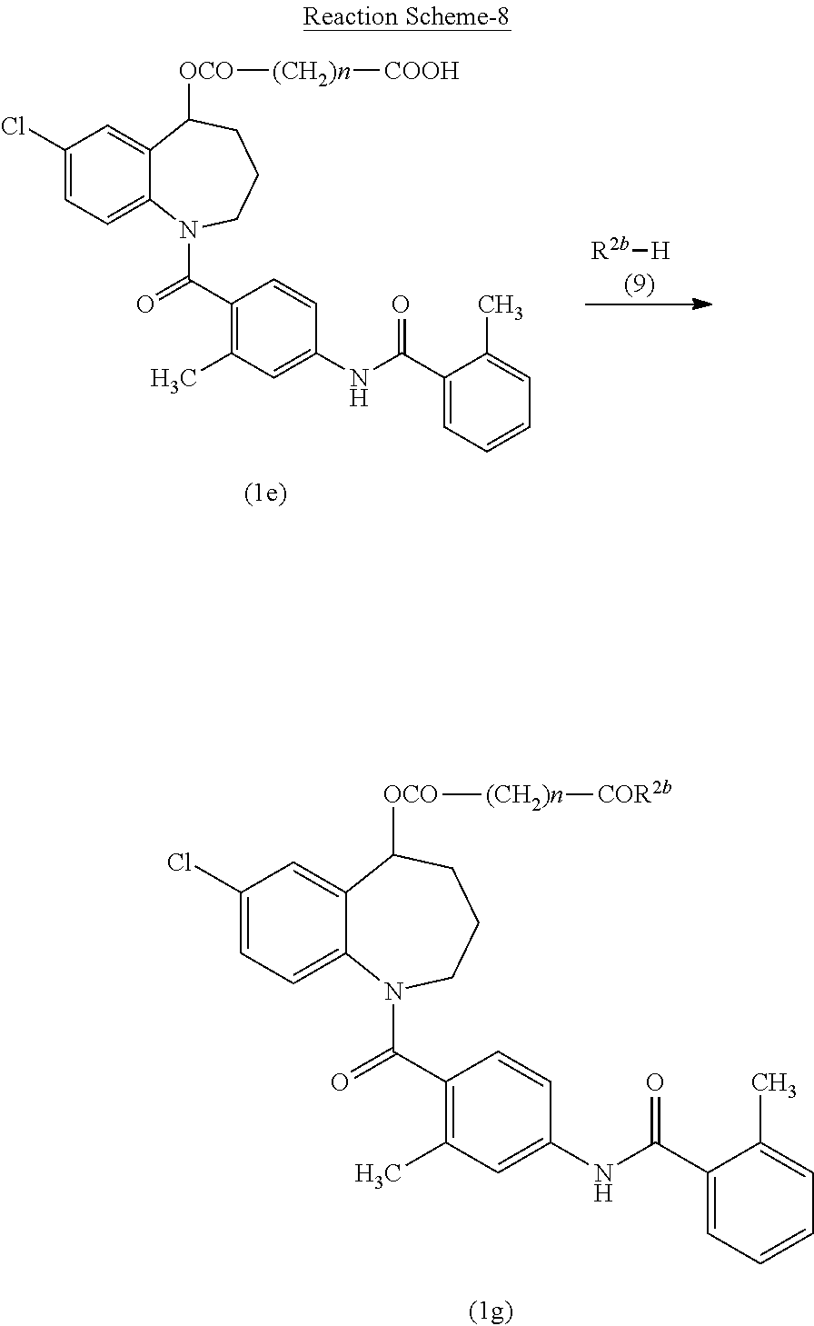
C1(Cl)=CC=C2C(=C1)C([OCO][(CH2)n][COR2b])CCCN2C(=O)C1=C(C)C=C(NC(=O)C2=CC=CC=C2C)C=C1.C1(Cl)=CC=C2C(=C1)C([OCO][(CH2)n][COOH])CCCN2C(=O)C1=C(C)C=C(NC(=O)C2=CC=CC=C2C)C=C1.[R2b][H]
